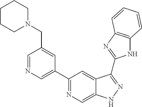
C1=NC=C(C2=NC=C3C(=C2)C(C2=NC4=C(N2)C=CC=C4)=NN3)C=C1CN1CCCCC1
